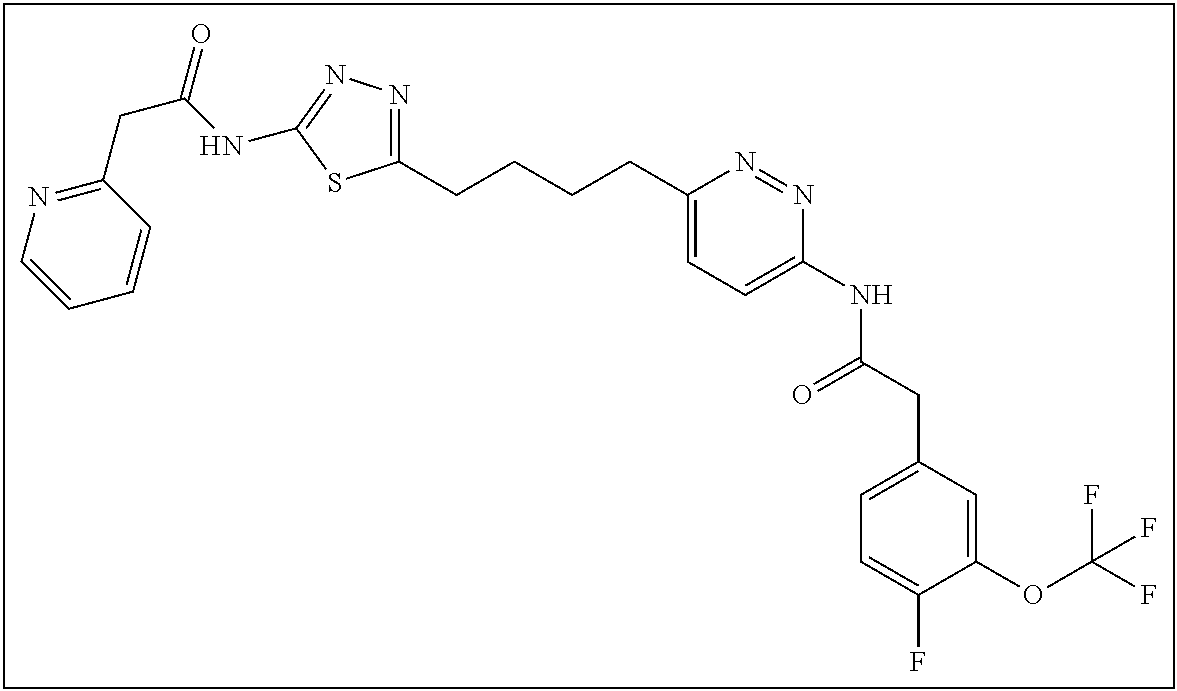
C1(CCCCC2=CC=C(NC(CC3=CC=C(F)C(OC(F)(F)F)=C3)=O)N=N2)=NN=C(NC(CC2=NC=CC=C2)=O)S1
